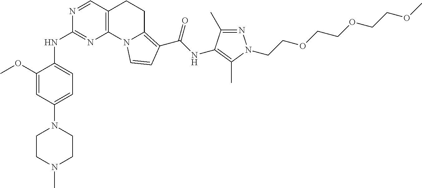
C1(OC)=CC(N2CCN(C)CC2)=CC=C1NC1=NC2=C(CCC3=C(C(=O)NC4=C(C)N(CCOCCOCCOC)N=C4C)C=CN23)C=N1
